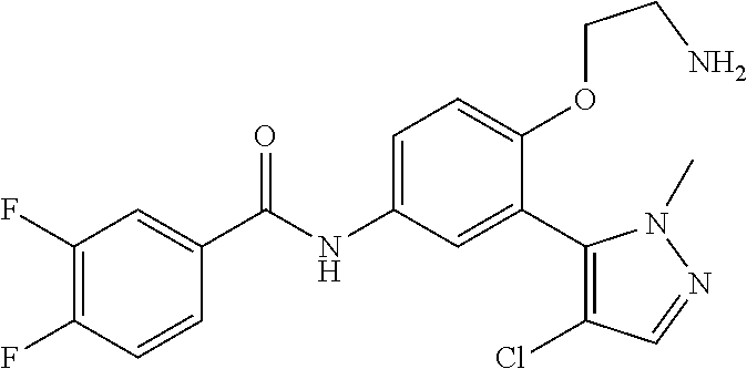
C1(F)=C(F)C=CC(C(=O)NC2=CC=C(OCCN)C(C3=C(Cl)C=NN3C)=C2)=C1
